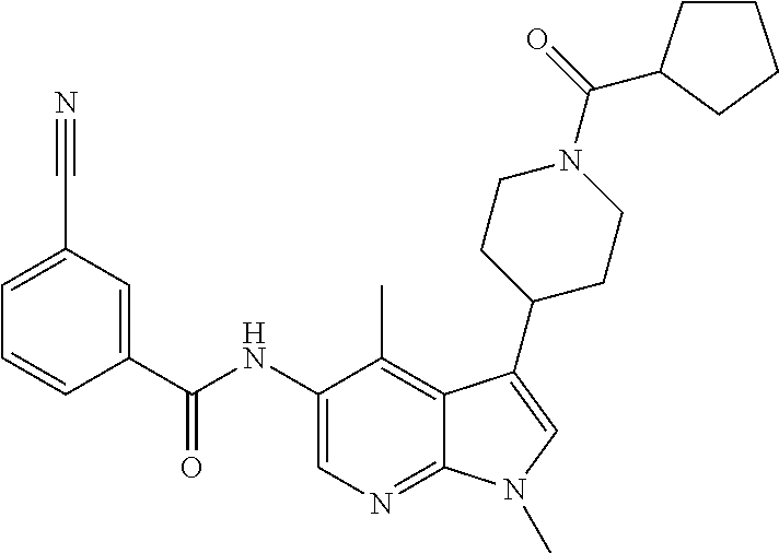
N(C1=CN=C2C(=C1C)C(C1CCN(C(=O)C3CCCC3)CC1)=CN2C)C(C1=CC(C#N)=CC=C1)=O
